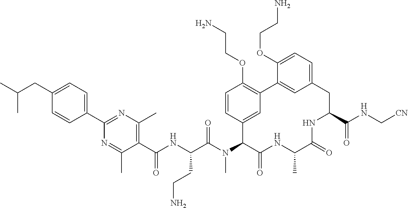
C1(C(NC(C(N(C2C(=O)NC(C)C(=O)NC(C(NC[CN])=O)CC3=CC=C(OCCN)C(=C3)C3=C(OCCN)C=CC2=C3)C)=O)CCN)=O)=C(C)N=C(C2=CC=C(CC(C)C)C=C2)N=C1C
